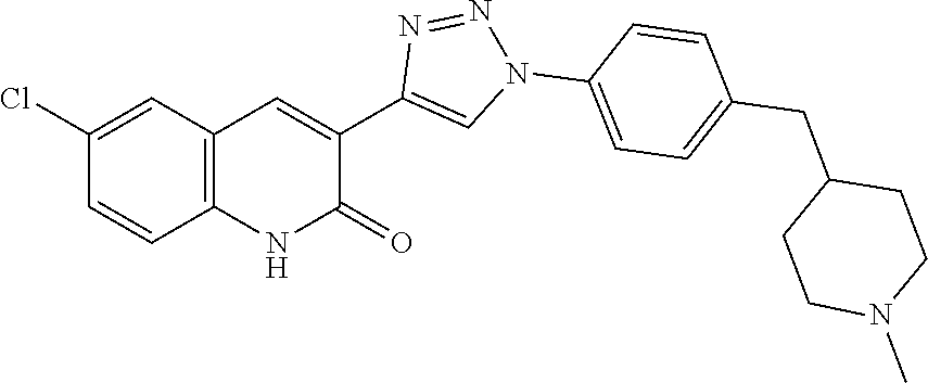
C12=C(C=C(Cl)C=C1)C=C(C1=CN(C3=CC=C(CC4CCN(C)CC4)C=C3)N=N1)C(=O)N2
